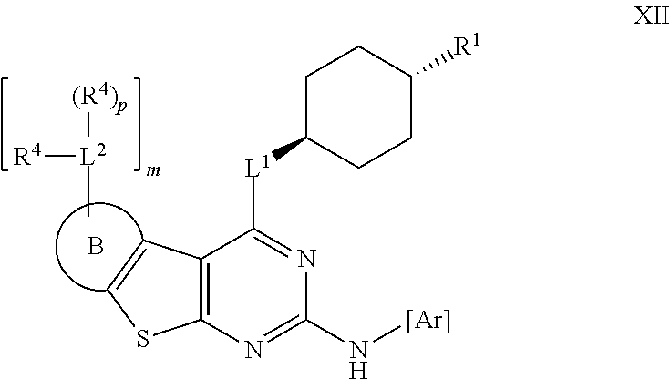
C[L2]([R4])[(R4)p].C12=C(N=C(N[Ar])N=C1[L1]C1CCC([R1])CC1)SC=C2.B
